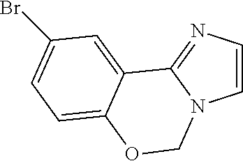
C1=CN=C2N1COC1=CC=C(Br)C=C21
